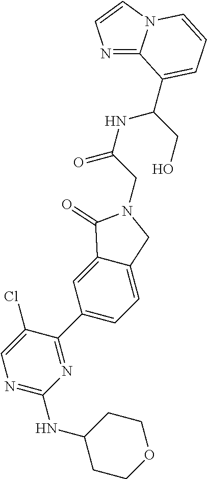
C1CC(NC2=NC=C(Cl)C(C3=CC=C4C(=C3)C(=O)N(CC(NC(CO)C3=CC=CN5C3=NC=C5)=O)C4)=N2)CCO1
